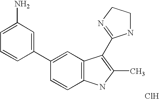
C1=C(C2=CC(N)=CC=C2)C=CC2=C1C(C1=NCCN1)=C(C)N2.Cl
